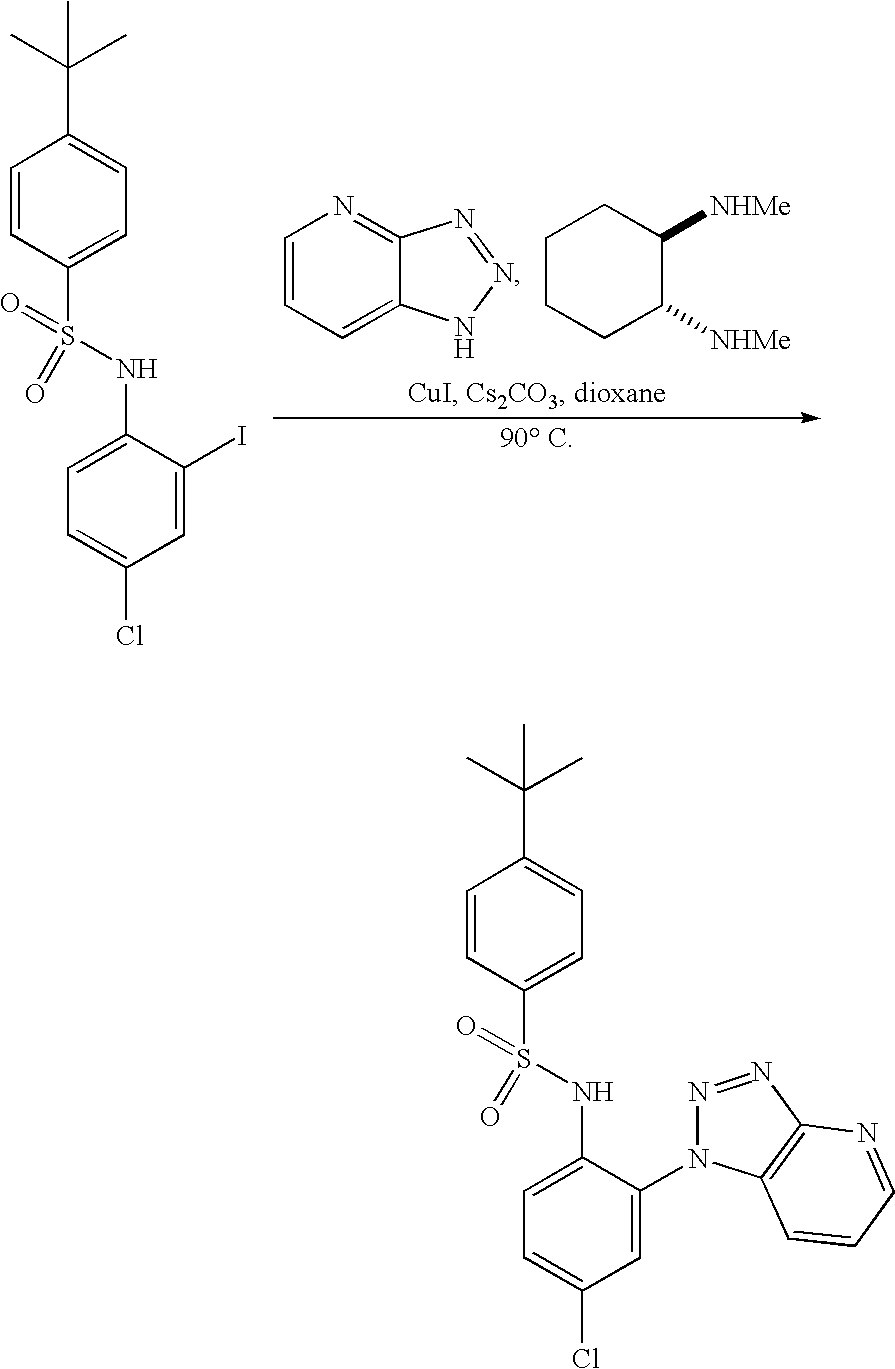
C1=CC=C2C(=N1)N=NN2.C1CCC([NHMe])C([NHMe])C1.CC(C1=CC=C(S(NC2=CC=C(Cl)C=C2I)(=O)=O)C=C1)(C)C.CC(C1=CC=C(S(NC2=CC=C(Cl)C=C2N2N=NC3=C2C=CC=N3)(=O)=O)C=C1)(C)C
